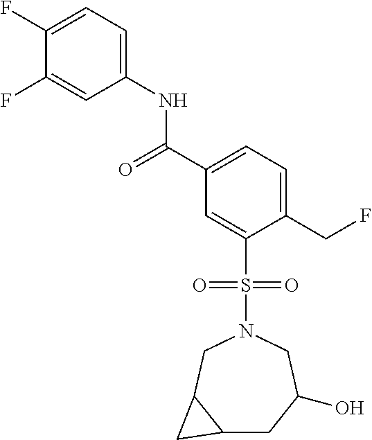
C1(F)=CC=C(NC(C2=CC=C(CF)C(S(N3CC4C(CC(O)C3)C4)(=O)=O)=C2)=O)C=C1F
